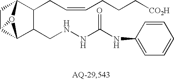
C1C2C3C(CNNC(NC4=CC=CC=C4)=O)C(CC=CCCC[CO2H])C1O23
